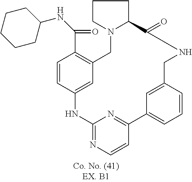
C1=CC2=CC(=C1C(=O)NC1CCCCC1)CN1CCCC1C(=O)NCC1=CC(=CC=C1)C1=NC(=NC=C1)N2
